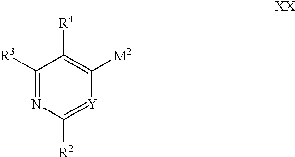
C1([R3])=NC([R2])=[Y]C([M2])=C1[R4]
